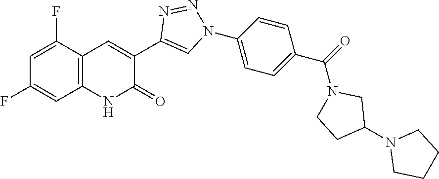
C1=C(F)C=C(F)C2=C1NC(=O)C(C1=CN(C3=CC=C(C(=O)N4CC(N5CCCC5)CC4)C=C3)N=N1)=C2
